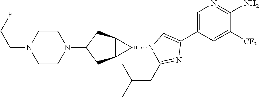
C1=C(C2=CN(C3C4C3CC(N3CCN(CCF)CC3)C4)C(CC(C)C)=N2)C=C([CF3])C(N)=N1
